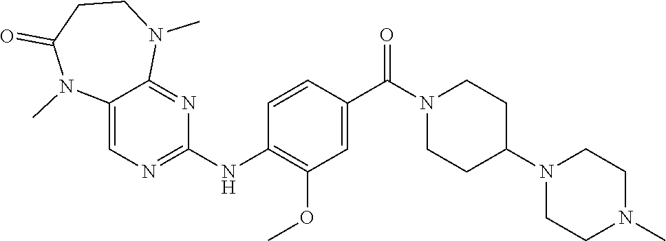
C12=CN=C(NC3=C(OC)C=C(C(N4CCC(N5CCN(C)CC5)CC4)=O)C=C3)N=C1N(C)CCC(=O)N2C
